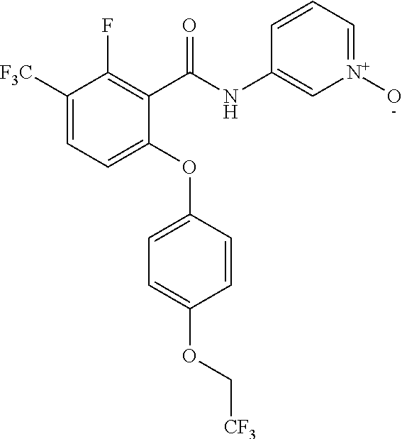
C1(C(NC2=C[N+](O)=CC=C2)=O)=C(F)C([F3C])=CC=C1OC1=CC=C(OC[CF3])C=C1
